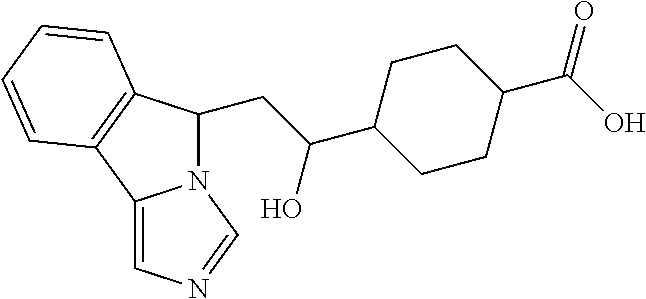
N12C(CC(C3CCC(C(O)=O)CC3)O)C3=C(C1=CN=C2)C=CC=C3
